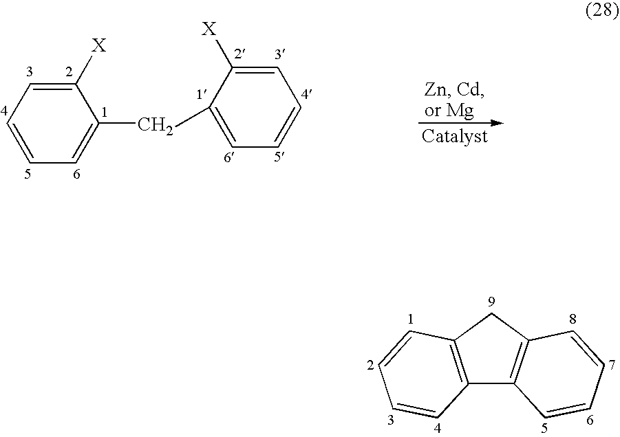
C1=CC=C([X])C(CC2=CC=CC=C2[X])=C1.C12=C(CC3=C1C=CC=C3)C=CC=C2
